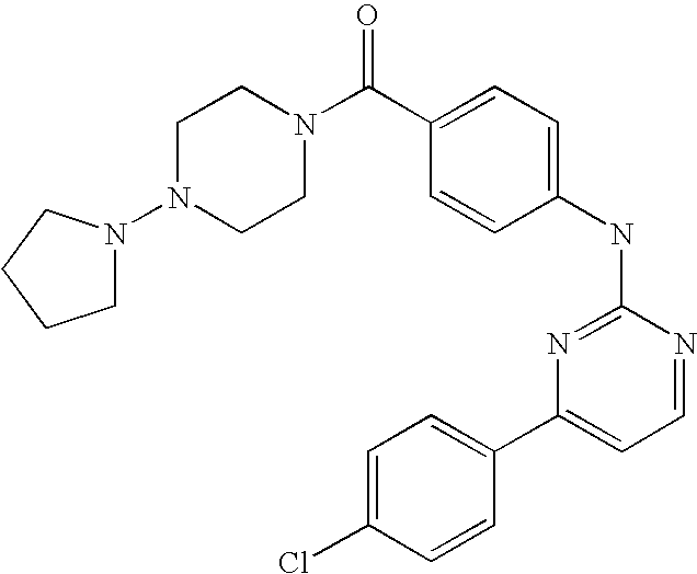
C1=C(C(N2CCN(N3CCCC3)CC2)=O)C=CC(NC2=NC(C3=CC=C(Cl)C=C3)=CC=N2)=C1
